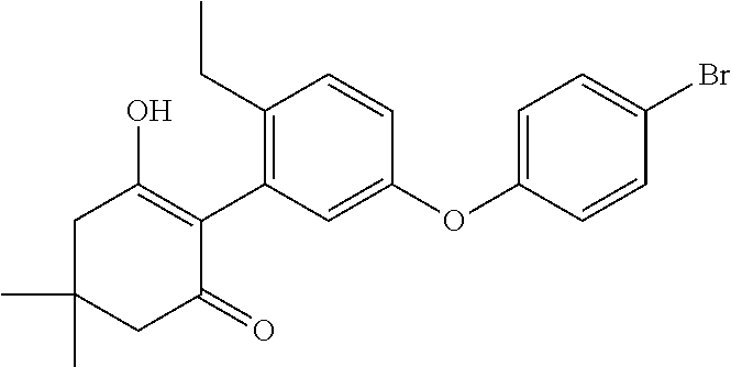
C1C(C)(C)CC(=O)C(C2=C(CC)C=CC(OC3=CC=C(Br)C=C3)=C2)=C1O
